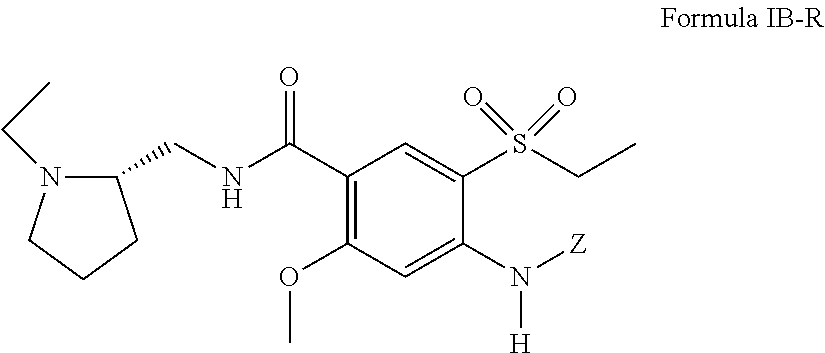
C1(C(NCC2N(CC)CCC2)=O)=C(OC)C=C(N([Z])[H])C(S(CC)(=O)=O)=C1
